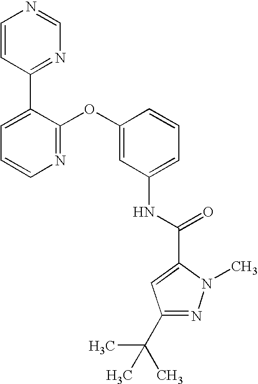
C1=CC(C2=CC=CN=C2OC2=CC(NC(C3=CC(C(C)(C)C)=NN3C)=O)=CC=C2)=NC=N1
